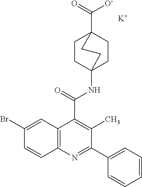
N(C(=O)C1=C(C)C(C2=CC=CC=C2)=NC2=C1C=C(Br)C=C2)C12CCC(C([O-])=O)(CC1)CC2.[K]
